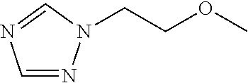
C1=NN(CCOC)C=N1
